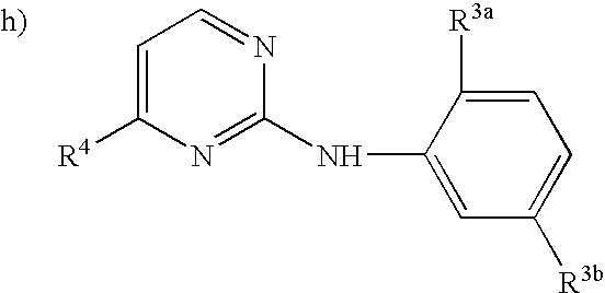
C1=C([R4])N=C(NC2=CC([R3b])=CC=C2[R3a])N=C1.[h)]
